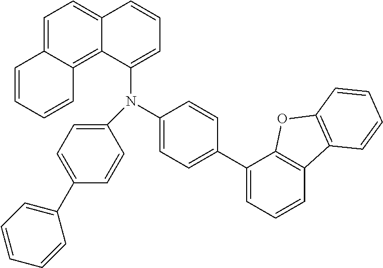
C1=CC=CC2=C3C(=CC=C12)C=CC=C3N(C1=CC=C(C2=CC=CC=C2)C=C1)C1=CC=C(C2=CC=CC3=C2OC2=C3C=CC=C2)C=C1
